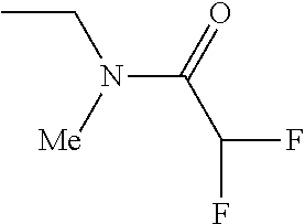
CCN(C(C(F)F)=O)[Me]
